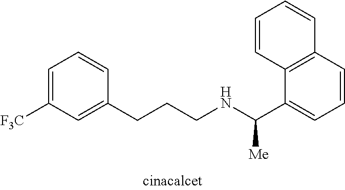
C(CNC([Me])C1=CC=CC2=C1C=CC=C2)CC1=CC([CF3])=CC=C1
